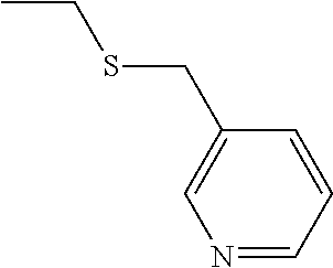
CCSCC1=CN=CC=C1
